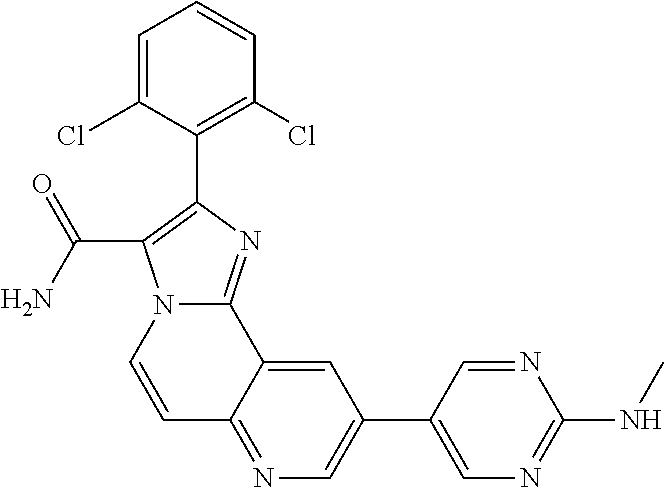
C1=C(Cl)C(C2=C(C(N)=O)N3C(=N2)C2=CC(C4=CN=C(NC)N=C4)=CN=C2C=C3)=C(Cl)C=C1
